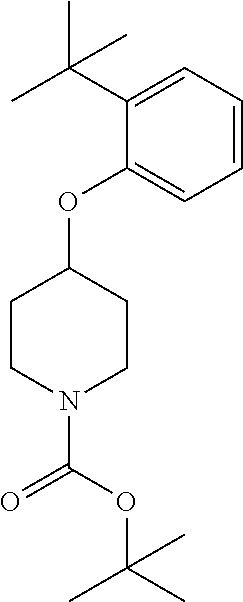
C1CN(C(=O)OC(C)(C)C)CCC1OC1=CC=CC=C1C(C)(C)C
